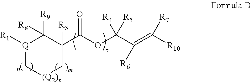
[R1][Q]1C([R9])([R8])C(C(OC(C(=C([R10])[R7])[R6])([R4])[R5])=O)([R3])C[(Q2)x]C1
